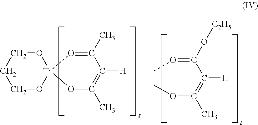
CO=C(C(=C(OC)C)[H])O[C2H5].[Ti]12(OC(C)=C([H])C(C)=O1)OCCCO2
